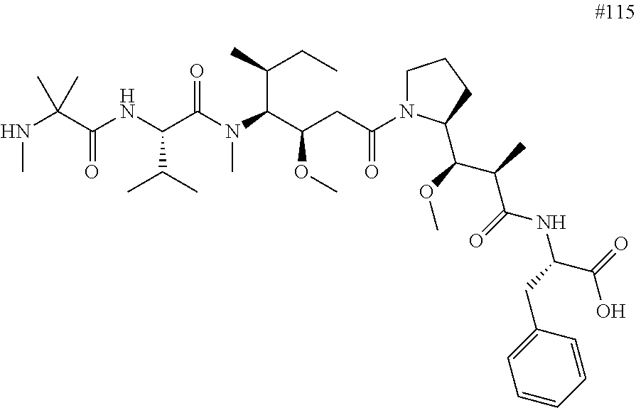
C(NC(C(N(C(C(CC(=O)N1CCCC1C(C(C(NC(CC1=CC=CC=C1)C(O)=O)=O)C)OC)OC)C(C)CC)C)=O)C(C)C)(=O)C(NC)(C)C
